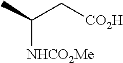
C(C)(C[CO2H])[NHCO2Me]
